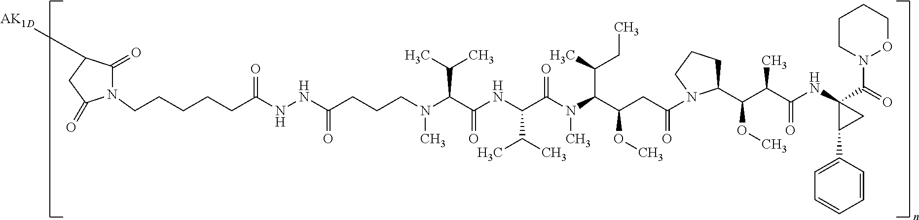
N1(CCCCCC(NNC(CCCN(C(C(NC(C(N(C(C(CC(=O)N2C(C(C(C(NC3(C(=O)N4OCCCC4)CC3C3=CC=CC=C3)=O)C)OC)CCC2)OC)C(C)CC)C)=O)C(C)C)=O)C(C)C)C)=O)=O)C(=O)C([AK1D])CC1=O
